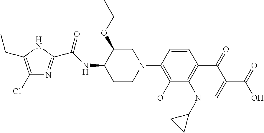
C1(Cl)=C(CC)NC(C(NC2CCN(C3=C(OC)C4=C(C=C3)C(=O)C(C(=O)O)=CN4C3CC3)CC2OCC)=O)=N1
